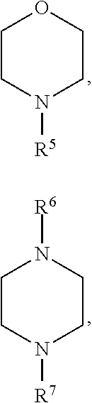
C1CN([R5])CCO1.C1CN([R7])CCN1[R6]
